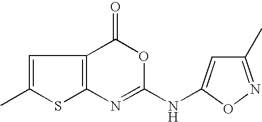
C12=C(C(=O)OC(NC3=CC(C)=NO3)=N1)C=C(C)S2
